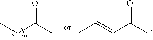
C(=CC(C)=O)C.CCC(C)=O
